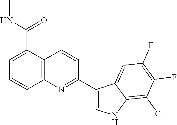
C12=C(C(C(NC)=O)=CC=C1)C=CC(C1=CNC3=C(Cl)C(F)=C(F)C=C13)=N2
